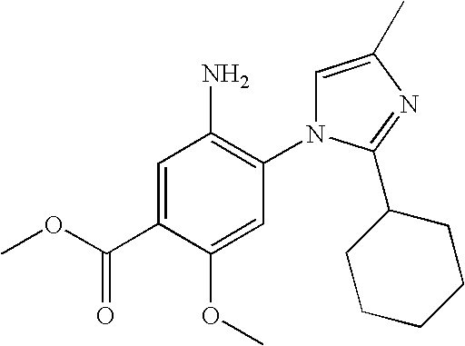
C1=C(C(OC)=O)C(OC)=CC(N2C=C(C)N=C2C2CCCCC2)=C1N
